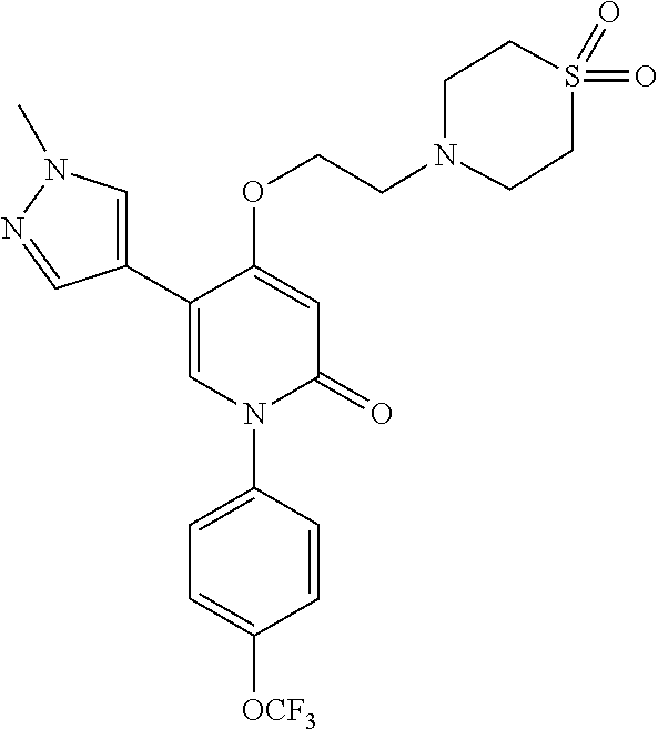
C1=C(OCCN2CCS(=O)(=O)CC2)C(C2=CN(C)N=C2)=CN(C2=CC=C([OCF3])C=C2)C1=O
